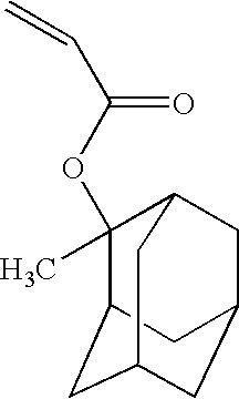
O(C(C=C)=O)C1(C)C2CC3CC(CC1C3)C2
